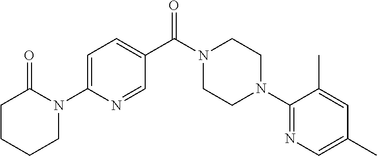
C1=C(N2C(=O)CCCC2)N=CC(C(N2CCN(C3=NC=C(C)C=C3C)CC2)=O)=C1
